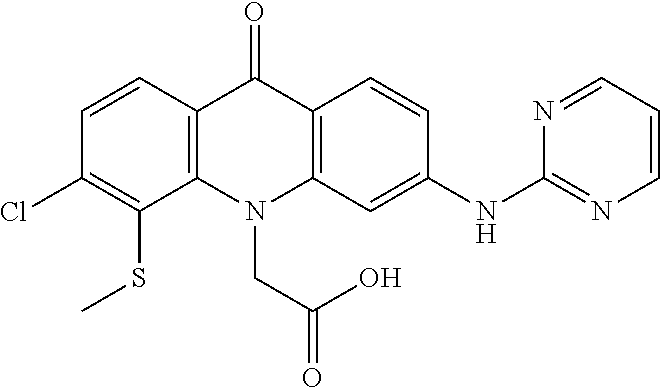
C12=C(N(CC(=O)O)C3=C(C1=O)C=CC(NC1=NC=CC=N1)=C3)C(SC)=C(Cl)C=C2
